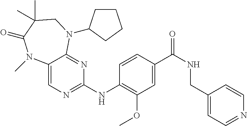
C1(NC2=C(OC)C=C(C(NCC3=CC=NC=C3)=O)C=C2)=NC=C2C(=N1)N(C1CCCC1)CC(C)(C)C(=O)N2C
